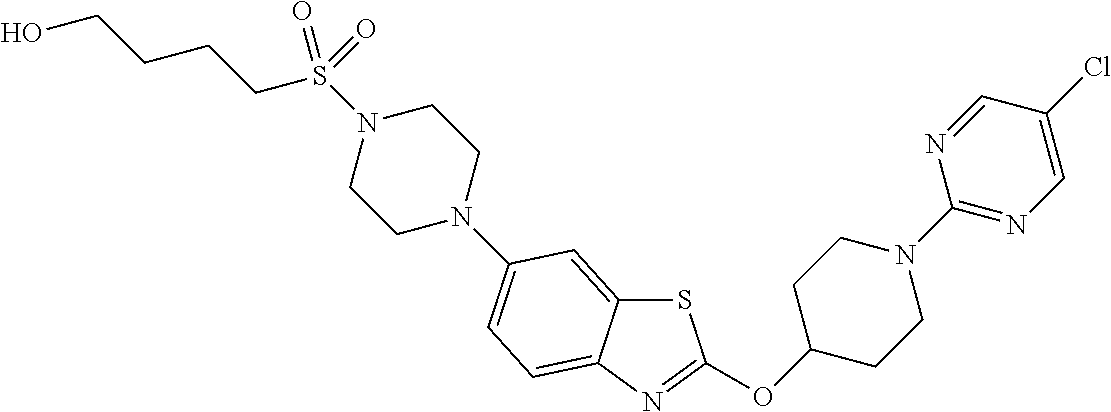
S1C2=CC(N3CCN(S(=O)(CCCCO)=O)CC3)=CC=C2N=C1OC1CCN(C2=NC=C(Cl)C=N2)CC1
